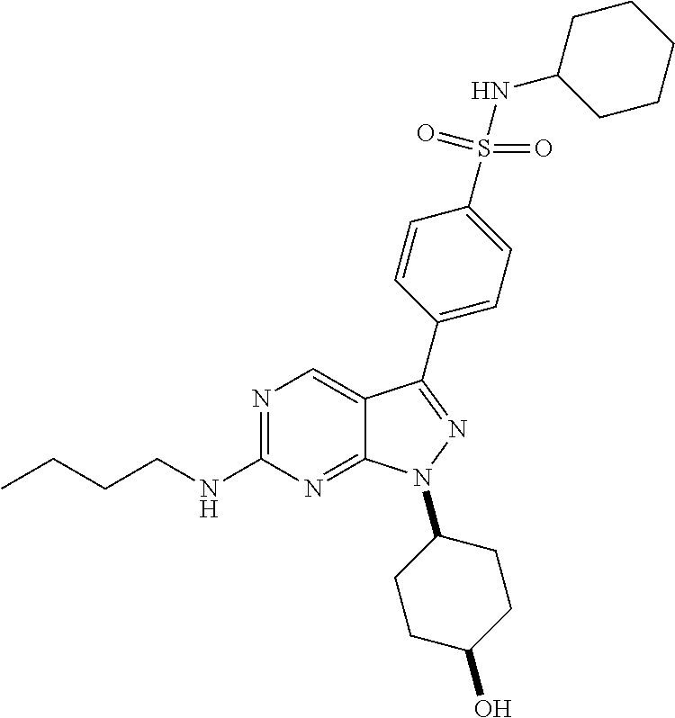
N1=C(NCCCC)N=C2C(=C1)C(C1=CC=C(S(=O)(NC3CCCCC3)=O)C=C1)=NN2C1CCC(O)CC1
